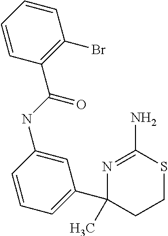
C1(C(NC2=CC(C3(C)CCSC(N)=N3)=CC=C2)=O)=C(Br)C=CC=C1
